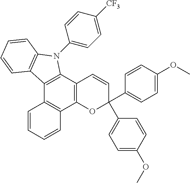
C12=C(C3=C(C4=C1C=CC=C4)OC(C1=CC=C(OC)C=C1)(C1=CC=C(OC)C=C1)C=C3)N(C1=CC=C([CF3])C=C1)C1=C2C=CC=C1
